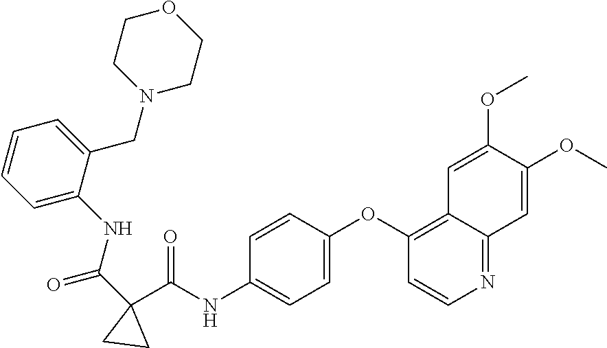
O=C(C1(C(NC2=CC=C(OC3=C4C(=NC=C3)C=C(OC)C(OC)=C4)C=C2)=O)CC1)NC1=CC=CC=C1CN1CCOCC1
